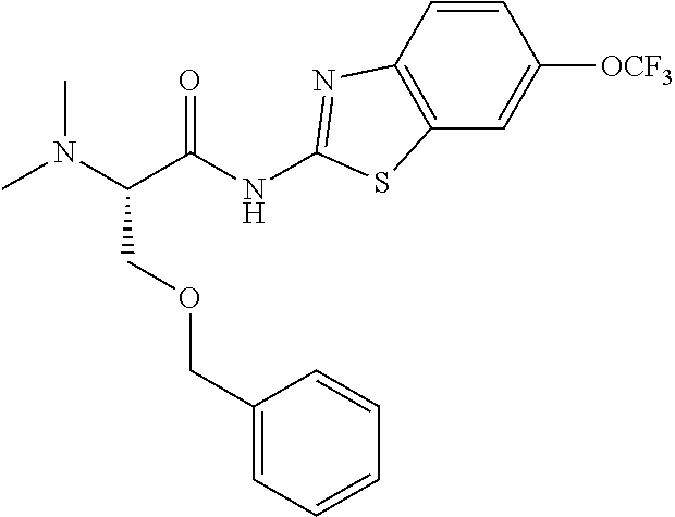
CN(C)C(COCC1=CC=CC=C1)C(=O)NC1=NC2=C(C=C([OCF3])C=C2)S1
